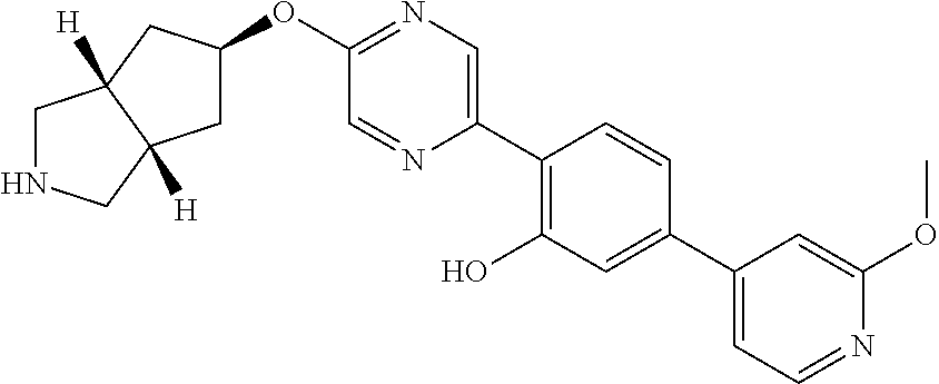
O(C1=NC=C(C2=C(O)C=C(C3=CC=NC(OC)=C3)C=C2)N=C1)C1CC2([H])C([H])(C1)CNC2
